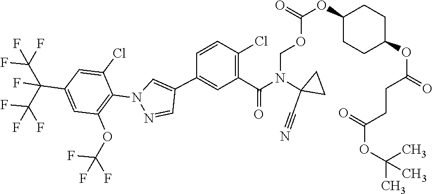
C1C(N(C(C2=C(Cl)C=CC(C3=CN(C4=C(OC(F)(F)F)C=C(C(C(F)(F)F)(F)C(F)(F)F)C=C4Cl)N=C3)=C2)=O)COC(=O)OC2CCC(OC(CCC(OC(C)(C)C)=O)=O)CC2)(C#N)C1
